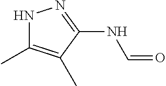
N1C(C)=C(C)C(NC=O)=N1
